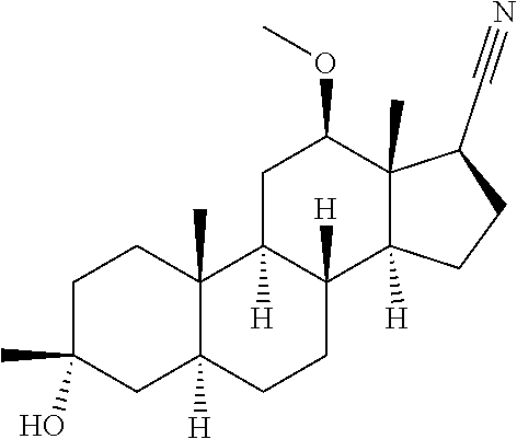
C1C(C)(O)CC2([H])C(C)(C1)C1([H])C([H])(CC2)C2([H])C(C)(C(OC)C1)C(C#N)CC2
